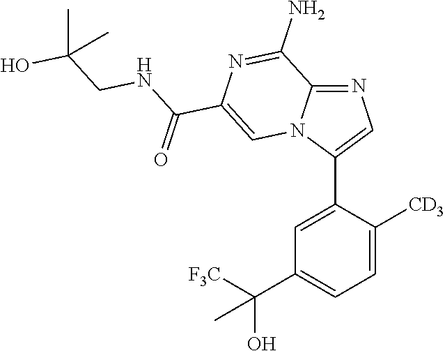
C1=C(C2=CN=C3N2C=C(C(NCC(C)(O)C)=O)N=C3N)C([CD3])=CC=C1C([F3C])(O)C
